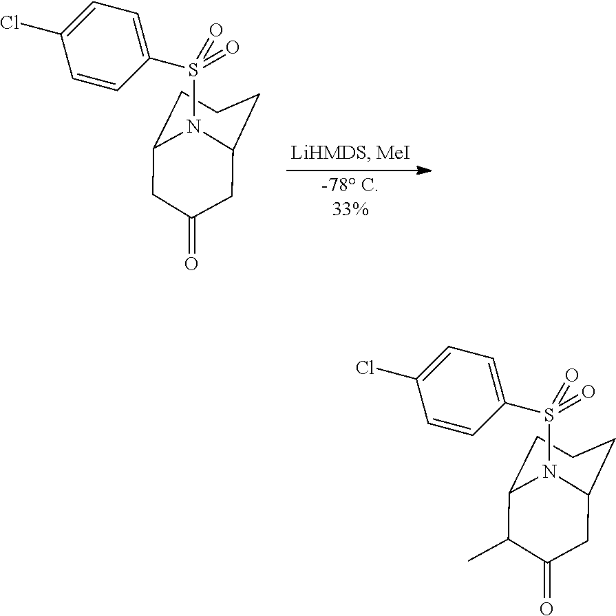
[-78 C.33%].C1C2CCCC(CC1=O)N2S(=O)(=O)C1=CC=C(Cl)C=C1.C1C2CCCC(C(C)C1=O)N2S(=O)(=O)C1=CC=C(Cl)C=C1
